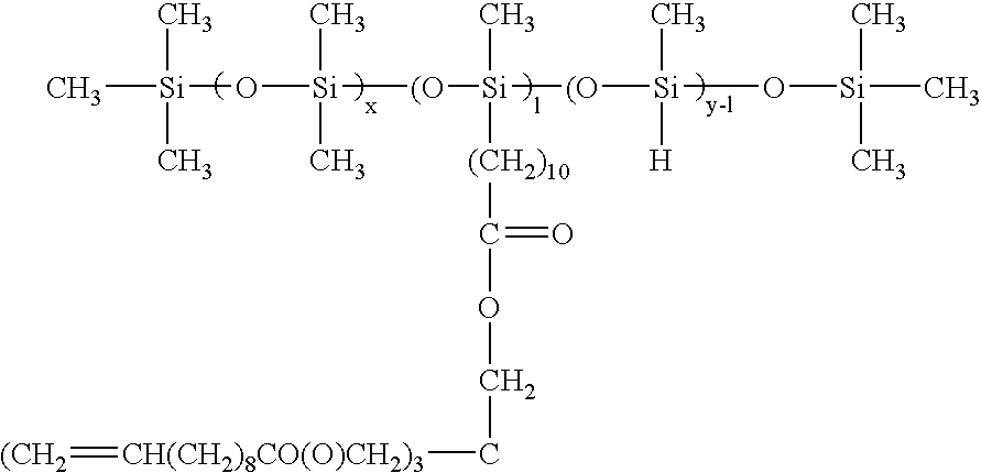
C[Si](O[Si]([(O][Si](C)([(CH2)10]C(=O)OCC[CH(CH2)8CO(O)CH2)3]=[(CH2])[(O][Si](C)([H])O[Si](C)(C)C)(C)C)(C)C
